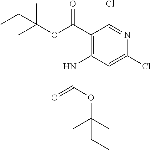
C1(C(OC(C)(C)CC)=O)=C(NC(=O)OC(C)(C)CC)C=C(Cl)N=C1Cl
